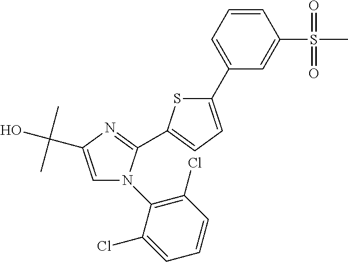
C1=C(C(C)(C)O)N=C(C2=CC=C(C3=CC=CC(S(C)(=O)=O)=C3)S2)N1C1=C(Cl)C=CC=C1Cl
